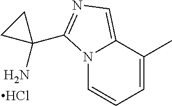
N12C=CC=C(C)C1=CN=C2C1(N)CC1.Cl
